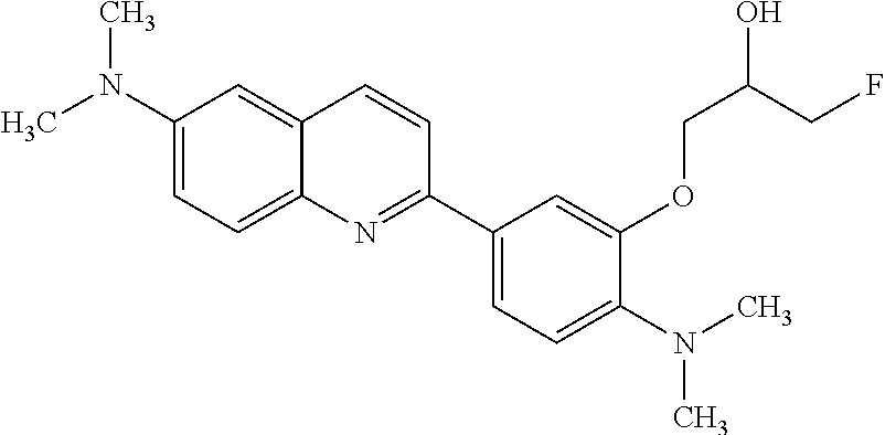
C1(N(C)C)=CC=C2C(=C1)C=CC(C1=CC=C(N(C)C)C(OCC(CF)O)=C1)=N2
